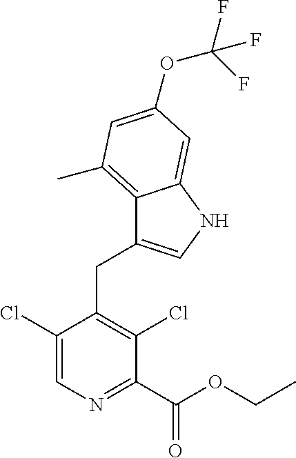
C1(Cl)=CN=C(C(OCC)=O)C(Cl)=C1CC1=CNC2=CC(OC(F)(F)F)=CC(C)=C12
